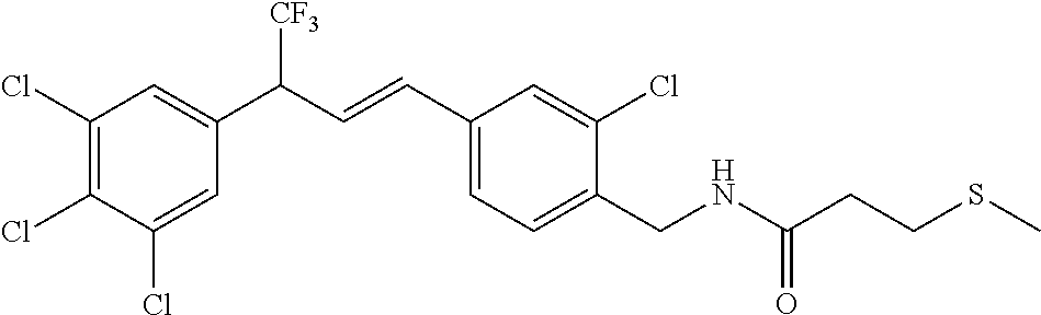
C1(Cl)=C(Cl)C(Cl)=CC(C(C=CC2=CC=C(CNC(CCSC)=O)C(Cl)=C2)[CF3])=C1
